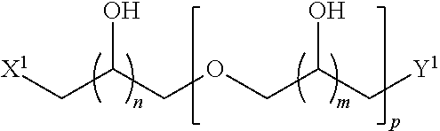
C(C(COCC(O)C[Y1])O)[X1]
